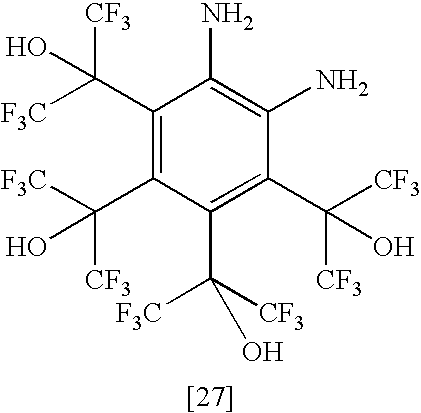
C1(C([CF3])([F3C])O)=C(C([CF3])([F3C])O)C(C([CF3])([F3C])O)=C(C([CF3])([CF3])O)C(N)=C1N
